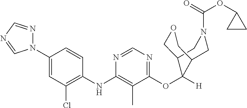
C1=CC(NC2=C(C)C(OC3([H])C4COCC3CN(C(=O)OC3CC3)C4)=NC=N2)=C(Cl)C=C1N1N=CN=C1
